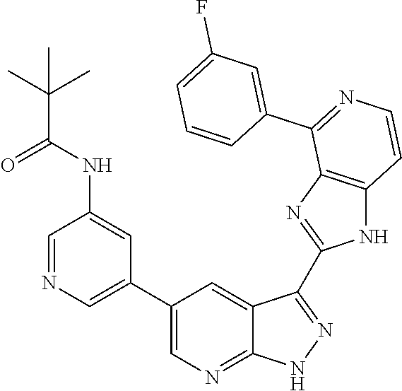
C1=NC=C(C2=CN=C3C(=C2)C(C2=NC4=C(N2)C=CN=C4C2=CC(F)=CC=C2)=NN3)C=C1NC(C(C)(C)C)=O
